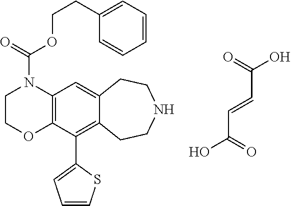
O=C(O)C=CC(=O)O.C1COC2=C(N1C(=O)OCCC1=CC=CC=C1)C=C1C(=C2C2=CC=CS2)CCNCC1
